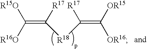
[R15O]C([R16O])=C([R17])[R18]C([R17])=C([OR15])[OR16]
